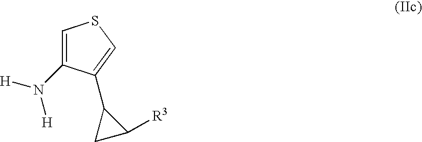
[H]N([H])C1=CSC=C1C1CC1[R3]
